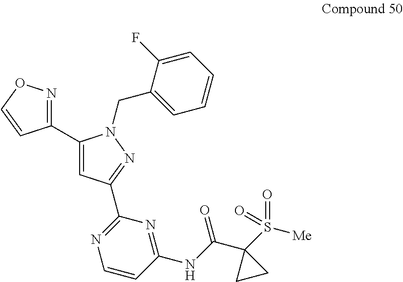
C1(C2=CC(C3=NC=CC(NC(C4(S([Me])(=O)=O)CC4)=O)=N3)=NN2CC2=CC=CC=C2F)=NOC=C1
